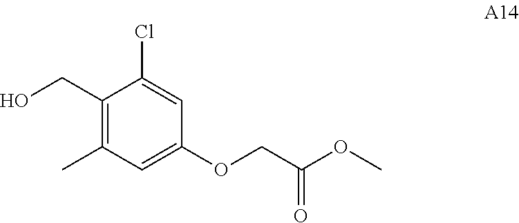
C1(CO)=C(C)C=C(OCC(OC)=O)C=C1Cl
